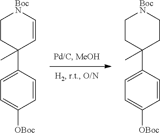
C1CC(C2=CC=C([OBoc])C=C2)(C)CC[BocN]1.C1CC(C2=CC=C([OBoc])C=C2)(C)C=C[BocN]1
